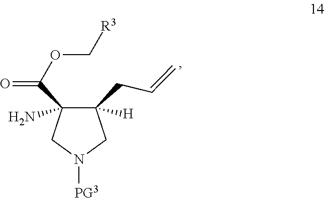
N1([PG3])CC(CC=C)([H])C(C(=O)OC[R3])(N)C1
